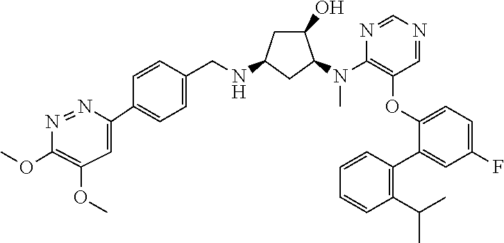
C1(OC)=C(OC)C=C(C2=CC=C(CNC3CC(O)C(N(C4=C(OC5=CC=C(F)C=C5C5=C(C(C)C)C=CC=C5)C=NC=N4)C)C3)C=C2)N=N1
